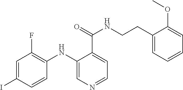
C1=C(I)C=CC(NC2=CN=CC=C2C(NCCC2=CC=CC=C2OC)=O)=C1F
